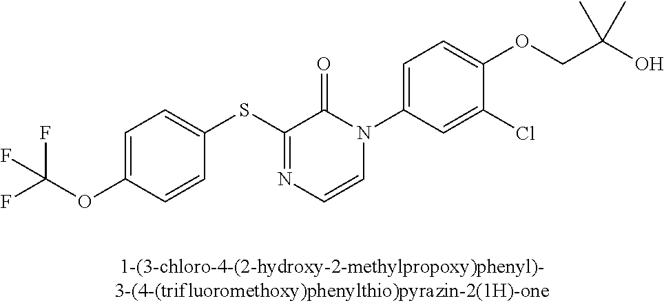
FC(OC1=CC=C(SC2=NC=CN(C3=CC=C(OCC(O)(C)C)C(Cl)=C3)C2=O)C=C1)(F)F
